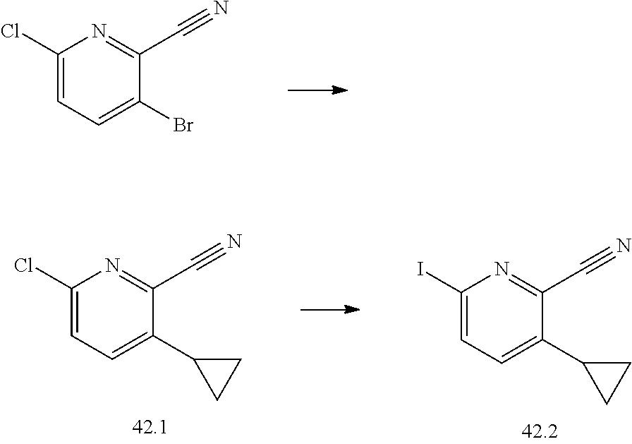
C1(Br)=CC=C(Cl)N=C1C#N.C1(C2CC2)=CC=C(I)N=C1C#N.C1(C2CC2)=CC=C(Cl)N=C1C#N
